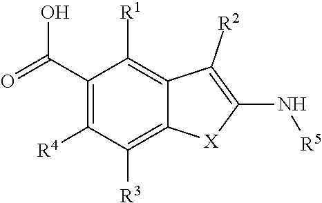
C1(C(=O)O)=C([R4])C([R3])=C2C(=C1[R1])C([R2])=C(N[R5])[X]2
